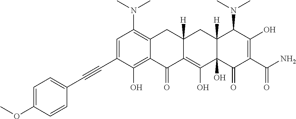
C1=C(C#CC2=CC=C(OC)C=C2)C(O)=C2C(=C1N(C)C)CC1([H])C(=C(O)C3(O)C([H])(C1)C(N(C)C)C(O)=C(C(N)=O)C3=O)C2=O
